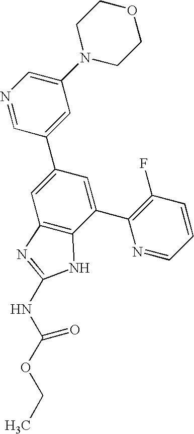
N1=CC(C2=CC3=C(C(C4=C(F)C=CC=N4)=C2)NC(NC(OCC)=O)=N3)=CC(N2CCOCC2)=C1
